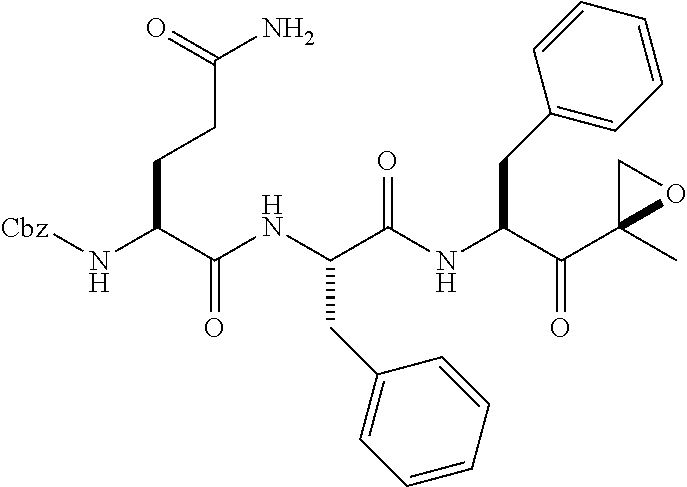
[Cbz]NC(C(NC(C(NC(C(C1(C)OC1)=O)CC1=CC=CC=C1)=O)CC1=CC=CC=C1)=O)CCC(N)=O
